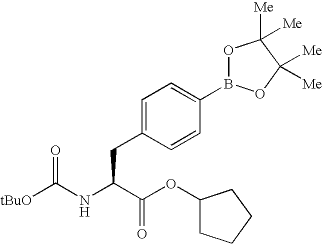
[tBuO]C(NC(C(OC1CCCC1)=O)CC1=CC=C(B2OC([Me])([Me])C([Me])([Me])O2)C=C1)=O
